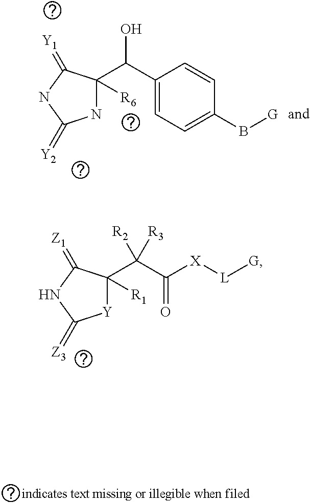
C1(C(O)C2([R6])NC(=[Y2])NC2=[Y1])=CC=C(B[G])C=C1.[Y]1C(C(C([X][L][G])=O)([R2])[R3])([R1])C(=[Z1])NC1=[Z3]
